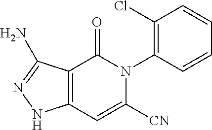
C12=C(C=C([CN])N(C3=C(Cl)C=CC=C3)C1=O)NN=C2N
